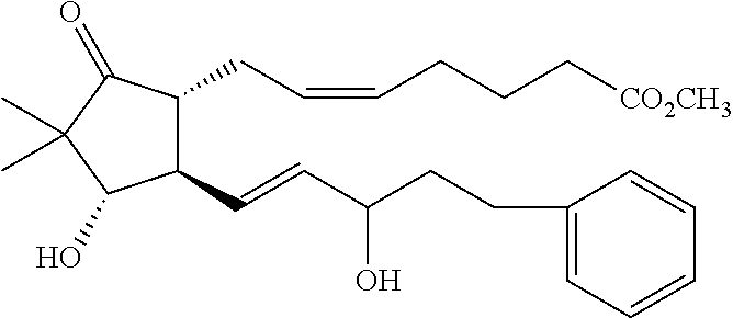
C1(C=CC(CCC2=CC=CC=C2)O)C(CC=CCCC[CO2CH3])C(=O)C(C)(C)C1O
